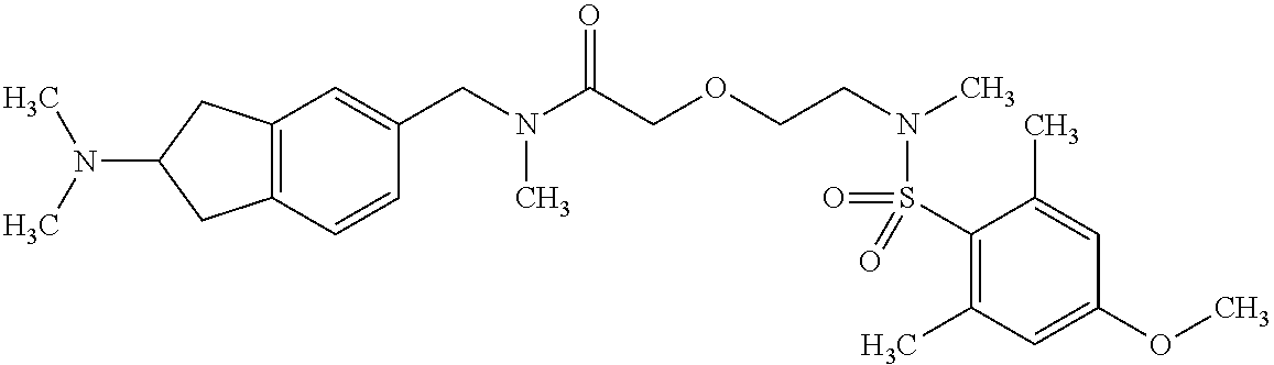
C1(S(=O)(N(CCOCC(N(CC2=CC3=C(C=C2)CC(N(C)C)C3)C)=O)C)=O)=C(C)C=C(OC)C=C1C
